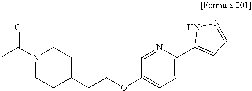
C1(OCCC2CCN(C(=O)C)CC2)=CC=C(C2=CC=NN2)N=C1
